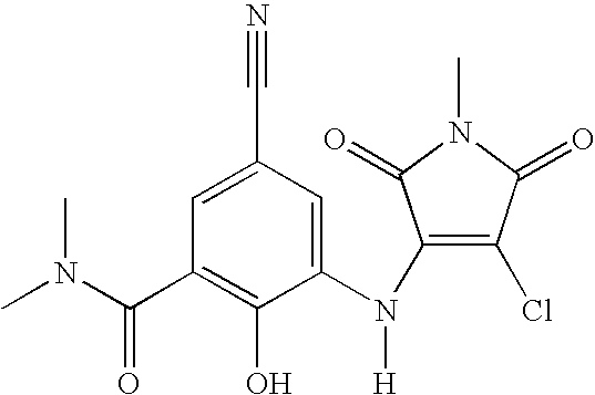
C1=C(C#N)C=C(N(C2=C(Cl)C(=O)N(C)C2=O)[H])C(O)=C1C(N(C)C)=O
